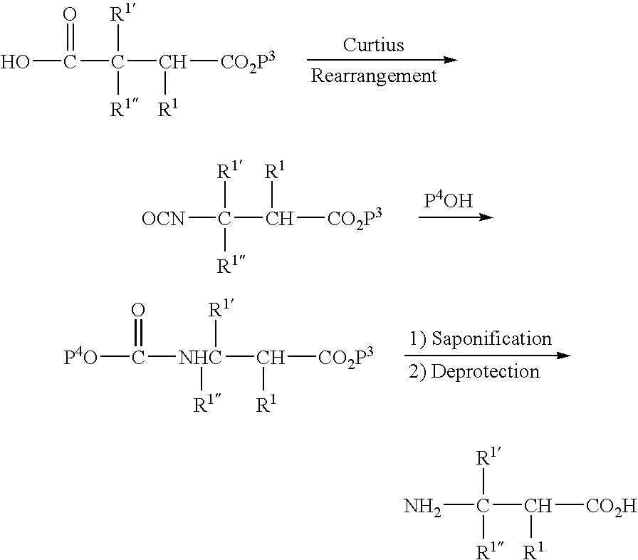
C(C([CO2P3])[R1])(C(=O)O)([R1])[R1].C(C([CO2P3])[R1])([OCN])([R1])[R1].[NHC](C(=O)[P4O])([R1])([R1])C([CO2P3])[R1].C(C([CO2H])[R1])(N)([R1])[R1]
